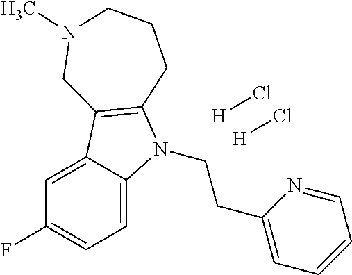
C1=C2C(=CC=C1F)N(CCC1=CC=CC=N1)C1=C2CN(C)CCC1.[H]Cl.[H]Cl
